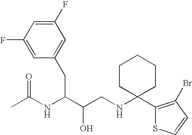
C1(F)=CC(F)=CC(CC(NC(C)=O)C(O)CNC2(C3=C(Br)C=CS3)CCCCC2)=C1
